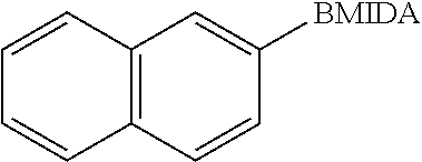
C12=C(C=CC([BMIDA])=C1)C=CC=C2
